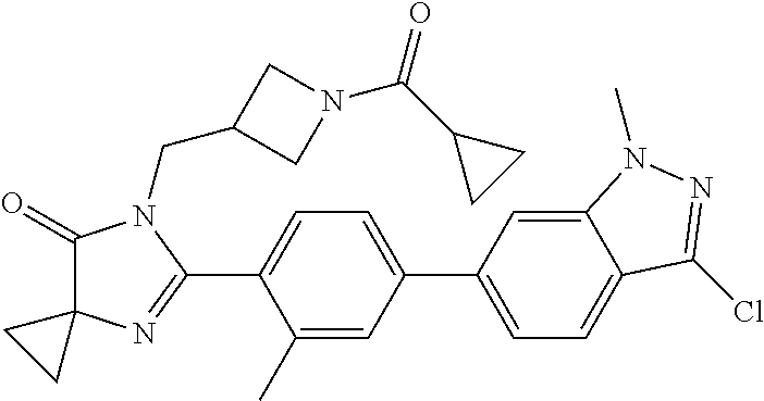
C1(=O)C2(N=C(C3=CC=C(C4=CC=C5C(=C4)N(C)N=C5Cl)C=C3C)N1CC1CN(C(C3CC3)=O)C1)CC2
